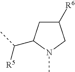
C1([R6])CC(C(C)[R5])N(C)C1
